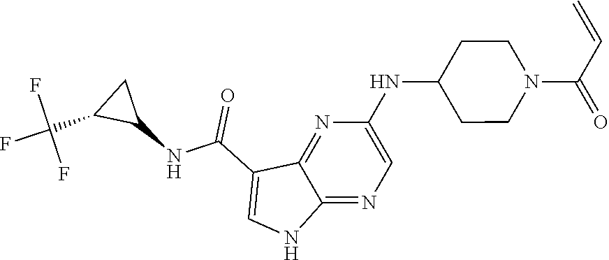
N(C1CCN(C(C=C)=O)CC1)C1=CN=C2C(=N1)C(C(NC1CC1C(F)(F)F)=O)=CN2
